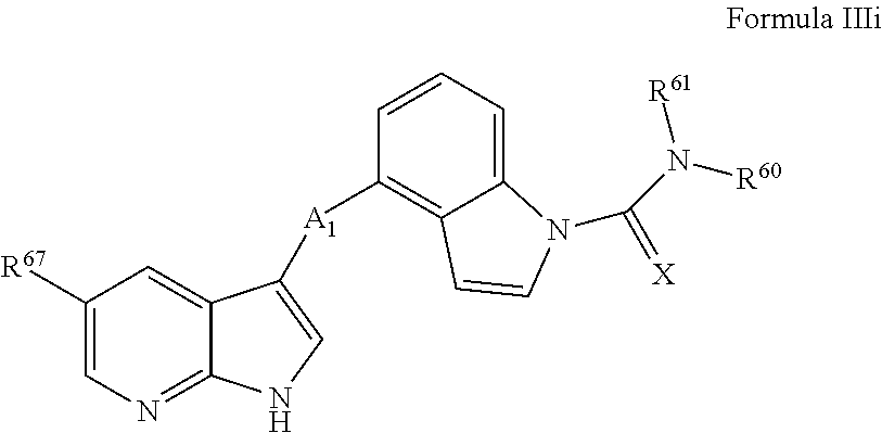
C1([R67])=CN=C2C(=C1)C([A1]C1=C3C(=CC=C1)N(C(N([R60])[R61])=[X])C=C3)=CN2
